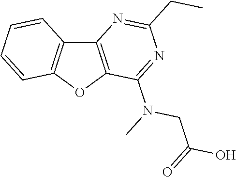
C12=C(OC3=C1C=CC=C3)C(N(C)CC(O)=O)=NC(CC)=N2
